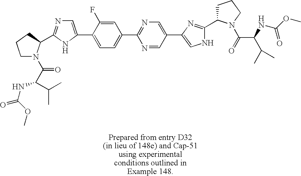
C1=NC(C2=CC=C(C3=CN=C(C4N(C(C(NC(=O)OC)C(C)C)=O)CCC4)N3)C(F)=C2)=NC=C1C1=CNC(C2CCCN2C(=O)C(C(C)C)NC(OC)=O)=N1
